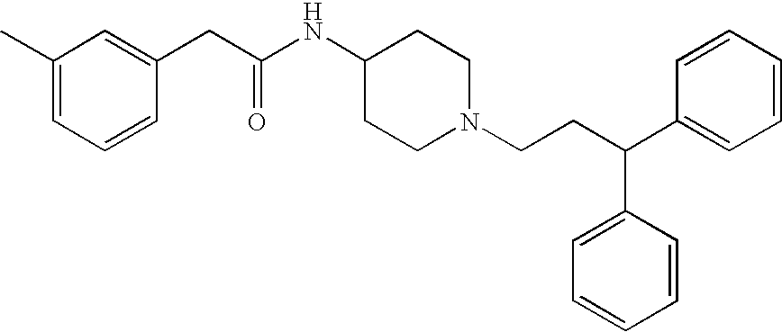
C1(C)=CC=CC(CC(NC2CCN(CCC(C3=CC=CC=C3)C3=CC=CC=C3)CC2)=O)=C1
